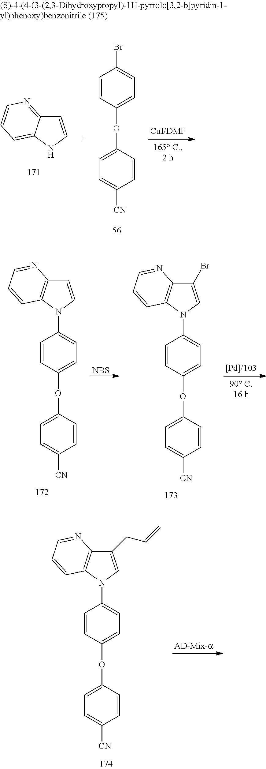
C1=CC([CN])=CC=C1OC1=CC=C(Br)C=C1.C1=CNC2=CC=CN=C12.[NBS].C1=CC(OC2=CC=C([CN])C=C2)=CC=C1N1C2=C(C=C1)N=CC=C2.C1=CC(OC2=CC=C([CN])C=C2)=CC=C1N1C2=C(C(Br)=C1)N=CC=C2.C1=CC(OC2=CC=C([CN])C=C2)=CC=C1N1C2=C(C(CC=C)=C1)N=CC=C2
